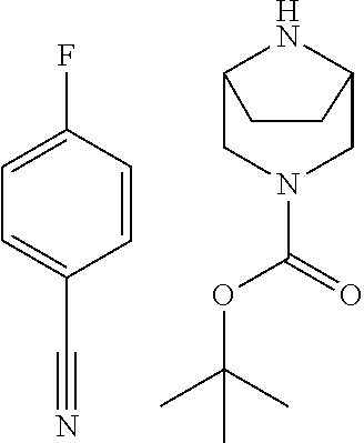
C1=CC(F)=CC=C1C#N.C1N(C(OC(C)(C)C)=O)CC2NC1CC2
